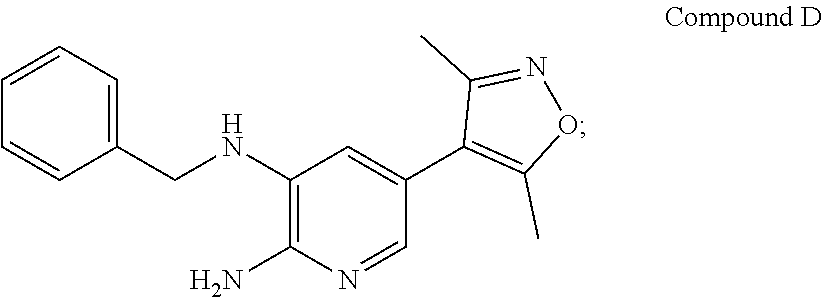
C1=CC=C(CNC2=C(N)N=CC(C3=C(C)ON=C3C)=C2)C=C1
